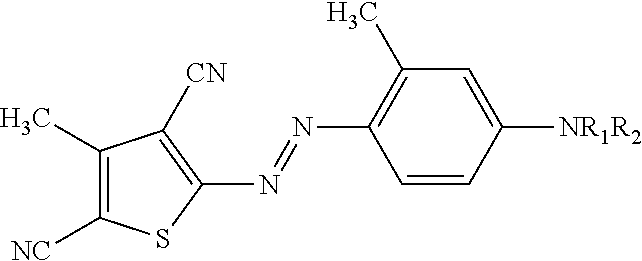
C1([NR1R2])=CC(C)=C(N=NC2=C([CN])C(C)=C([NC])S2)C=C1
